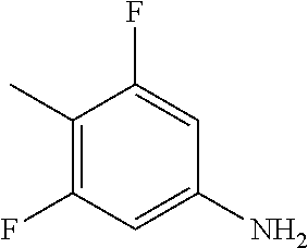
C1(C)=C(F)C=C(N)C=C1F
